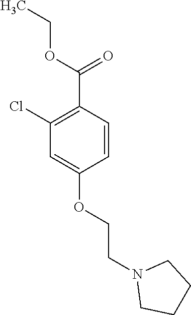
O(C(=O)C1=C(Cl)C=C(OCCN2CCCC2)C=C1)CC
